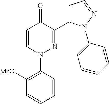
C1([MeO])=C(N2N=C(C3=CC=NN3C3=CC=CC=C3)C(=O)C=C2)C=CC=C1
